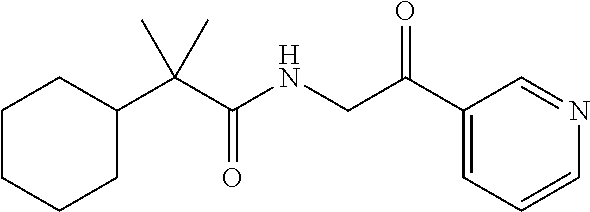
C1CC(C(C(NCC(C2=CC=CN=C2)=O)=O)(C)C)CCC1
